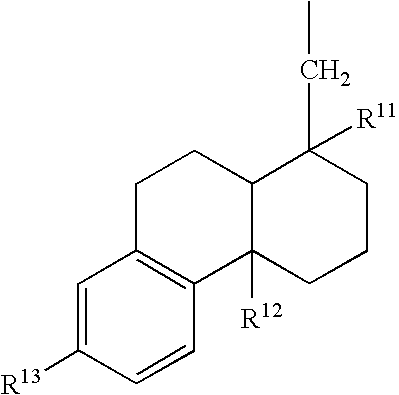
C1=C([R13])C=CC2=C1CCC1C2([R12])CCCC1(CC)[R11]
